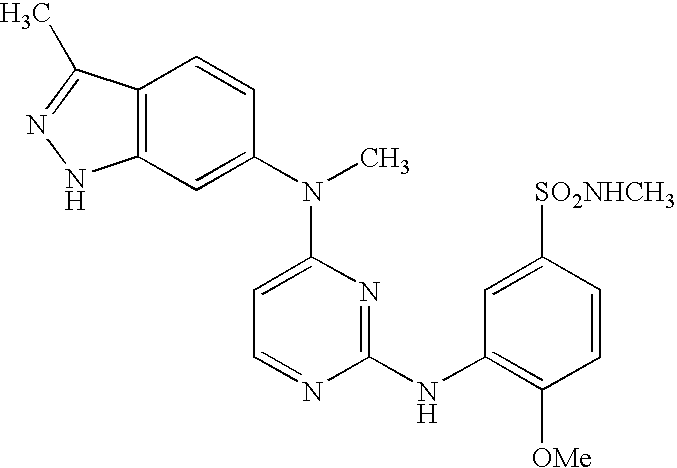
C12=C(C=C(N(C3=CC=NC(NC4=C([OMe])C=CC([SO2NHCH3])=C4)=N3)C)C=C1)NN=C2C
